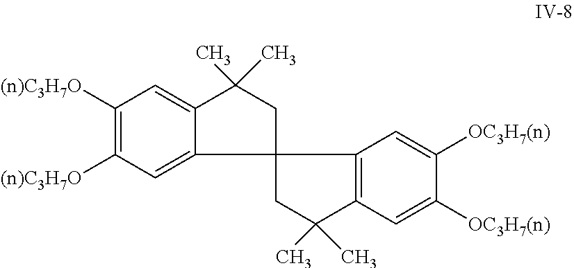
C1([(n)C3H7O])=C([(n)C3H7O])C=C2C(=C1)C(C)(C)CC21CC(C)(C)C2=C1C=C([OC3H7(n)])C([OC3H7(n)])=C2
